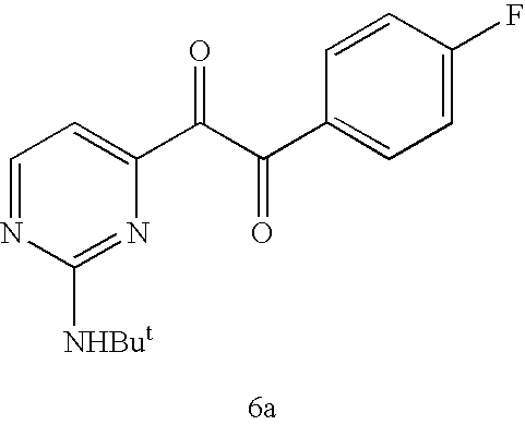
C1=NC([NHBut])=NC(C(C(C2=CC=C(F)C=C2)=O)=O)=C1
